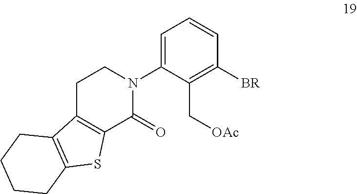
C1=C(N2CCC3=C(C2=O)SC2=C3CCCC2)C(C[OAc])=C([BR])C=C1
